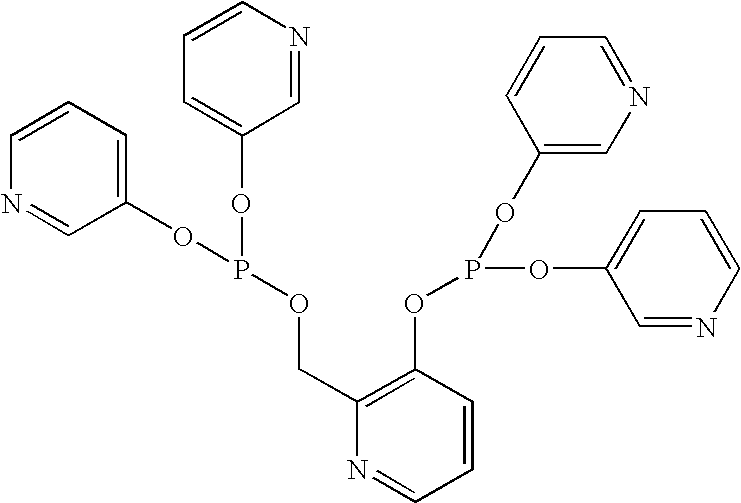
C1=CC=C(OP(OC2=CC=CN=C2)OCC2=C(OP(OC3=CC=CN=C3)OC3=CN=CC=C3)C=CC=N2)C=N1
